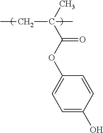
C1(OC(C(C)(C)CC)=O)=CC=C(O)C=C1
